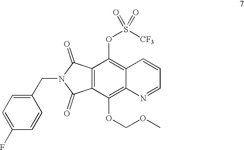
C12=C(C(=O)N(CC3=CC=C(F)C=C3)C1=O)C(OS([CF3])(=O)=O)=C1C(=C2OCOC)N=CC=C1
